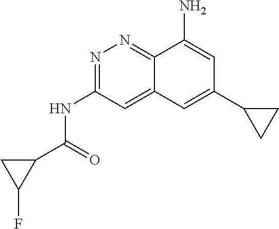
C1C(F)C1C(=O)NC1=NN=C2C(=C1)C=C(C1CC1)C=C2N
